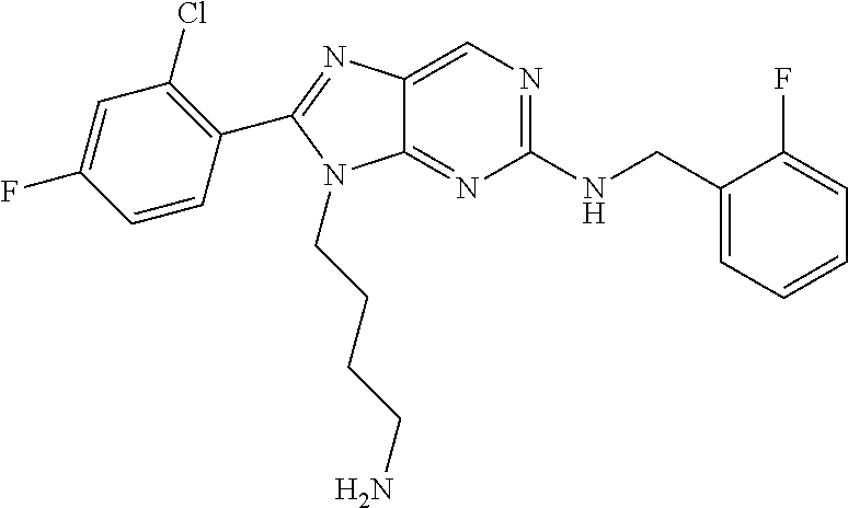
C1=CC(C2=NC3=CN=C(NCC4=CC=CC=C4F)N=C3N2CCCCN)=C(Cl)C=C1F
